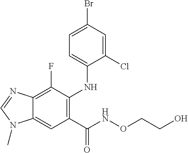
C12=C(F)C(NC3=CC=C(Br)C=C3Cl)=C(C(=O)NOCCO)C=C1N(C)C=N2
